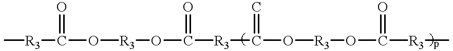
C[R3]C(O[R3]OC([R3]C(O[R3]OC([R3]C)=O)=C)=O)=O
